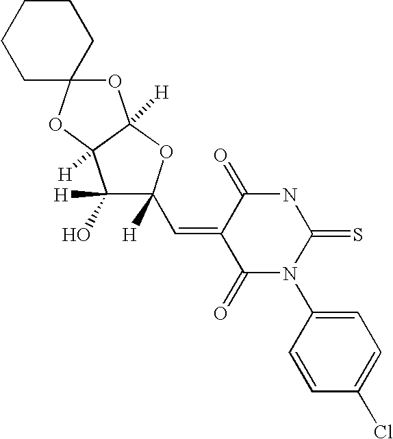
C1CCCC2(C1)OC1([H])C([H])(O2)C([H])(O)C([H])(C=C2C(=O)N(C3=CC=C(Cl)C=C3)C(=S)NC2=O)O1
